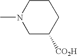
C1C([CO2H])CCCN1C
